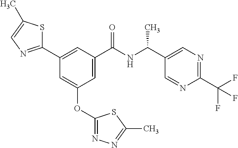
C1(C2=NC=C(C)S2)=CC(C(NC(C2=CN=C(C(F)(F)F)N=C2)C)=O)=CC(OC2=NN=C(C)S2)=C1
